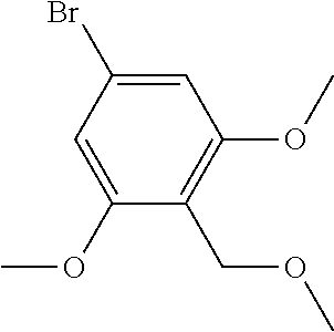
C1=C(Br)C=C(OC)C(COC)=C1OC
